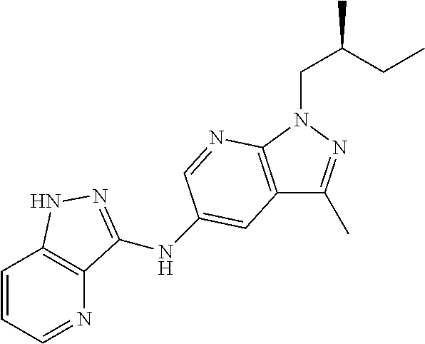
N1=CC=CC2=C1C(NC1=CC3=C(N(CC(CC)C)N=C3C)N=C1)=NN2
